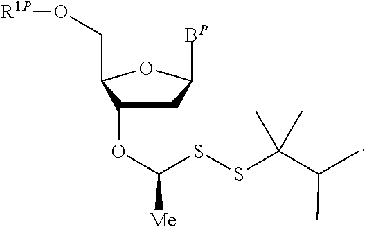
C1C(OC(SSC(C(C)C)(C)C)[Me])C(CO[R1P])OC1[BP]
